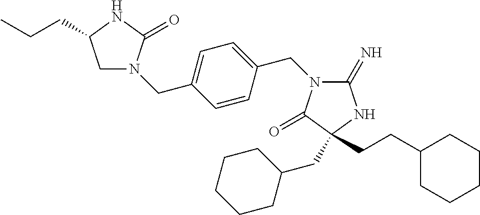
C1(=N)N(CC2=CC=C(CN3CC(CCC)NC3=O)C=C2)C(=O)C(CC2CCCCC2)(CCC2CCCCC2)N1
